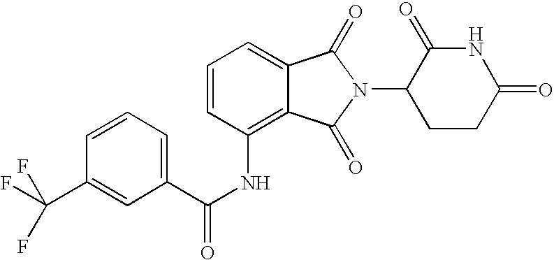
C1=C2C(=C(NC(C3=CC=CC(C(F)(F)F)=C3)=O)C=C1)C(=O)N(C1CCC(=O)NC1=O)C2=O
